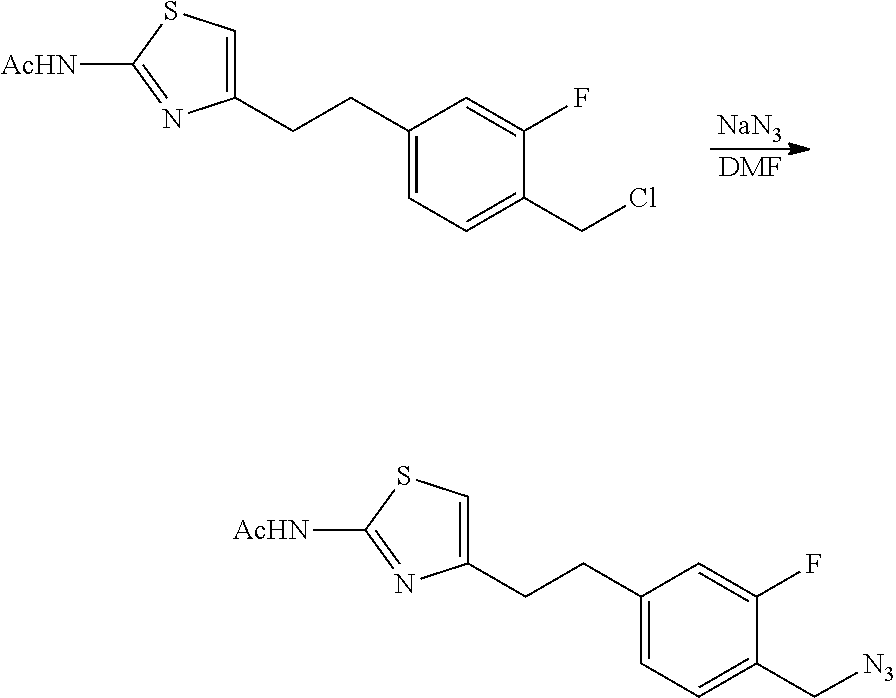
[NaN3].[DMF].C1(CCC2=CC=C(CCl)C(F)=C2)=CSC([AcHN])=N1.C1(CCC2=CC=C(C[N3])C(F)=C2)=CSC([AcHN])=N1
